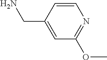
C1(CN)=CC(OC)=NC=C1
